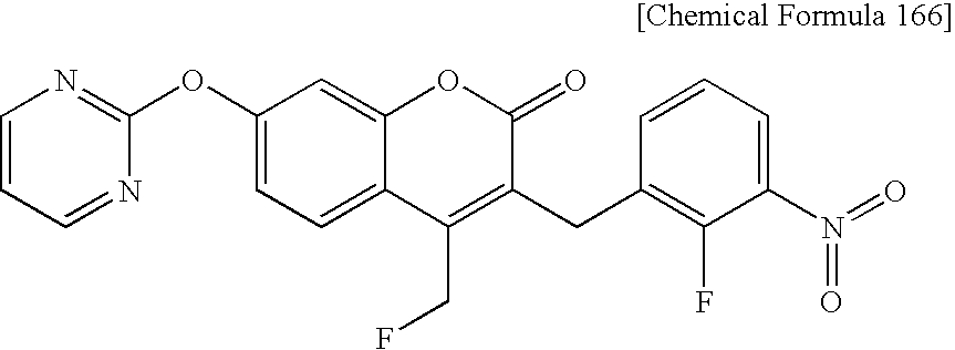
C1(OC2=NC=CC=N2)=CC=C2C(=C1)OC(=O)C(CC1=C(F)C(N(=O)=O)=CC=C1)=C2CF
